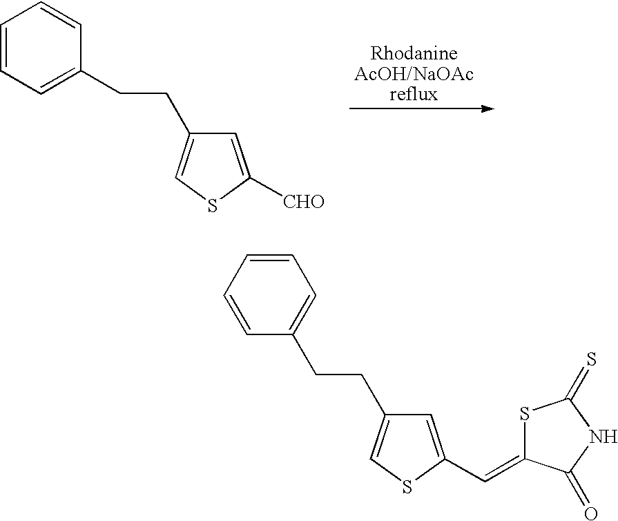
C1=CC=C(CCC2=CSC([CHO])=C2)C=C1.C1=CC=CC(CCC2=CSC(C=C3SC(=S)NC3=O)=C2)=C1
